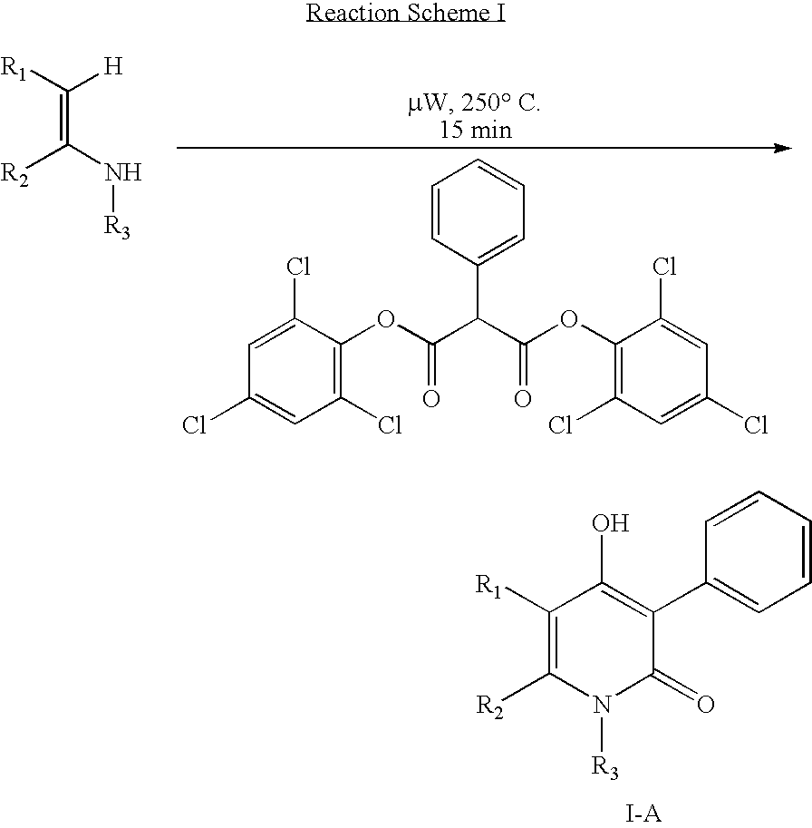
C1(Cl)=C(OC(C(C(OC2=C(Cl)C=C(Cl)C=C2Cl)=O)C2=CC=CC=C2)=O)C(Cl)=CC(Cl)=C1.[R1]C(=C([R2])N[R3])[H].C1=CC=CC(C2=C(O)C([R1])=C([R2])N([R3])C2=O)=C1
